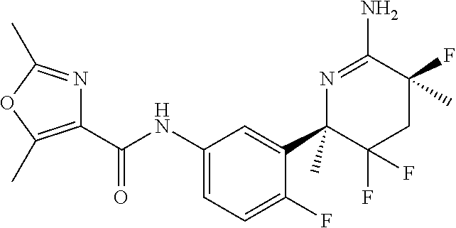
C1(NC(C2=C(C)OC(C)=N2)=O)=CC=C(F)C(C2(C)C(F)(F)CC(F)(C)C(N)=N2)=C1
